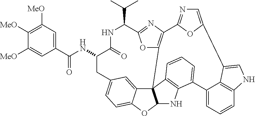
C1(C(=O)NC2CC3=CC=C4C(=C3)C35C(O4)NC4=C3C=CC=C4C3=CC=CC4=C3C(=CN4)C3=CN=C(C4=C5OC(=N4)C(C(C)C)NC2=O)O3)=CC([MeO])=C([MeO])C([MeO])=C1
